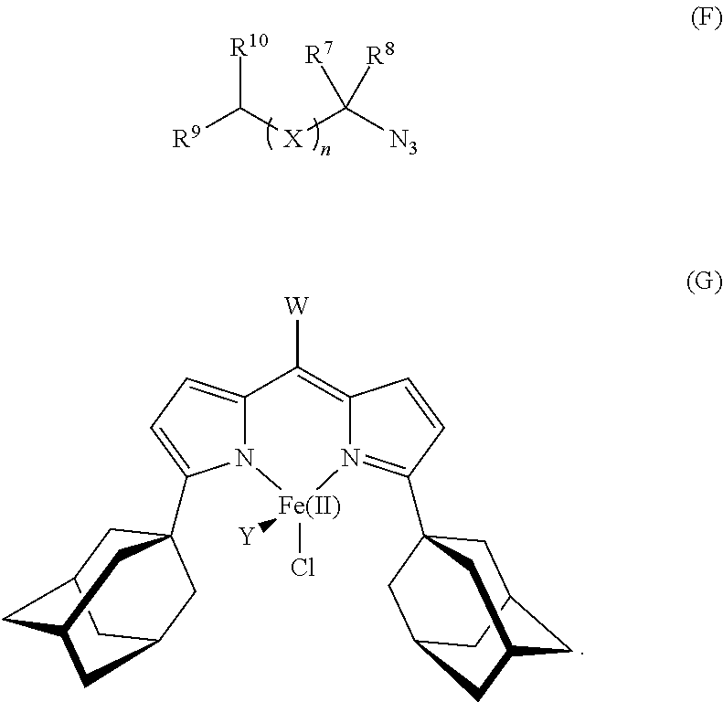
[R9]C([X]C([N3])([R7])[R8])[R10].N12C(=CC=C1C13CC4CC(CC(C1)C4)C3)C([W])=C1N(=C(C34CC5CC(CC(C3)C5)C4)C=C1)[Fe]2(Cl)[Y]
